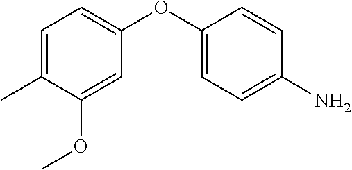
C1=C(OC2=CC=C(C)C(OC)=C2)C=CC(N)=C1
